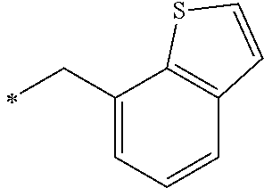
C1(CC)=CC=CC2=C1SC=C2
